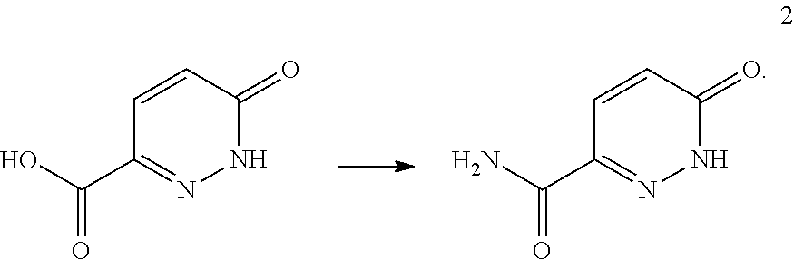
C1=CC(=O)NN=C1C(O)=O.C1=CC(=O)NN=C1C(N)=O
